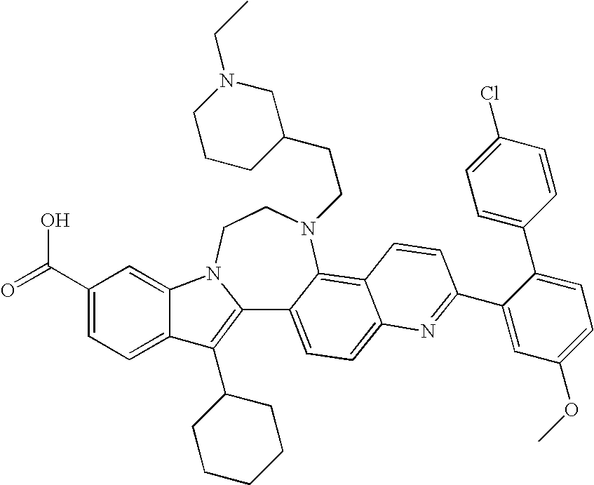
C12=C(C3CCCCC3)C3=CC=C(C(=O)O)C=C3N1CCN(CCC1CN(CC)CCC1)C1=C3C(=CC=C21)N=C(C1=CC(OC)=CC=C1C1=CC=C(Cl)C=C1)C=C3
